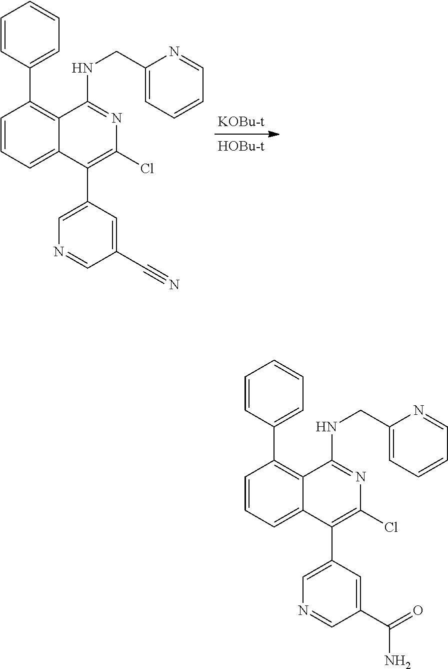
C1=CC=C2C(=C1C1=CC=CC=C1)C(NCC1=CC=CC=N1)=NC(Cl)=C2C1=CN=CC(C(N)=O)=C1.C1=CC=C2C(=C1C1=CC=CC=C1)C(NCC1=CC=CC=N1)=NC(Cl)=C2C1=CN=CC(C#N)=C1
